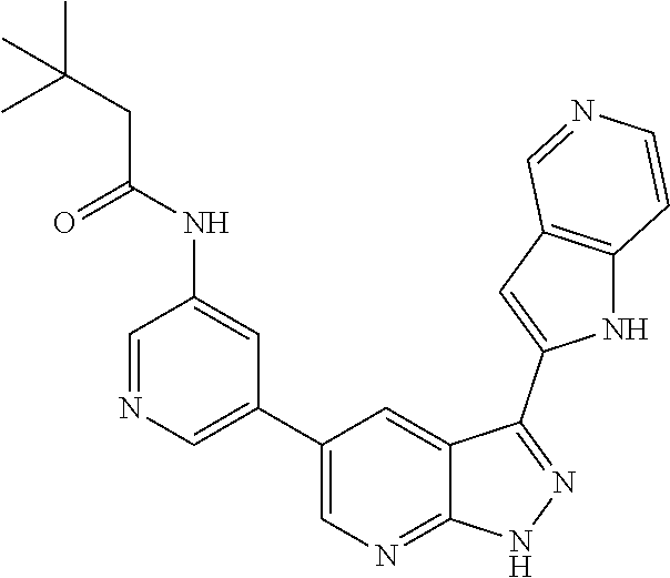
C1(C2=CN=CC(NC(CC(C)(C)C)=O)=C2)=CN=C2C(=C1)C(C1=CC3=C(N1)C=CN=C3)=NN2
